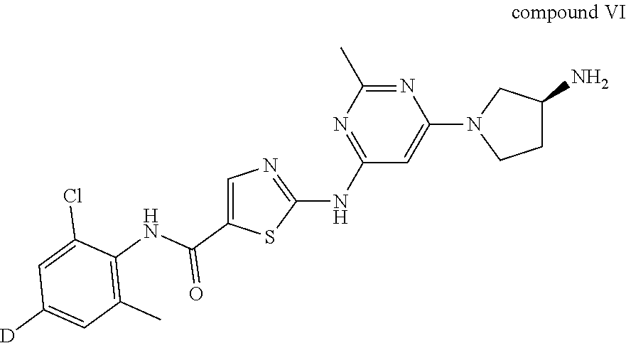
N1=C(C)N=C(NC2=NC=C(C(=O)NC3=C(C)C=C([D])C=C3Cl)S2)C=C1N1CCC(N)C1
